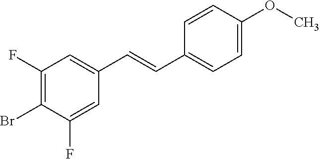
C1(F)=C(Br)C(F)=CC(C=CC2=CC=C(OC)C=C2)=C1
